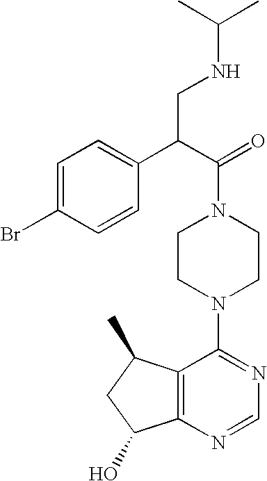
C1(C(C(=O)N2CCN(C3=NC=NC4=C3C(C)CC4O)CC2)CNC(C)C)=CC=C(Br)C=C1
